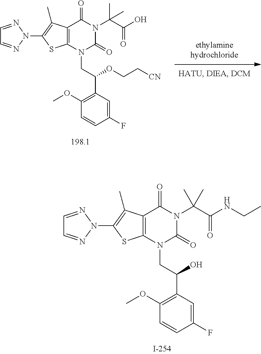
C12=C(N(CC(C3=C(OC)C=CC(F)=C3)O)C(=O)N(C(C(NCC)=O)(C)C)C1=O)SC(N1N=CC=N1)=C2C.C12=C(N(CC(C3=C(OC)C=CC(F)=C3)OCC[CN])C(=O)N(C(C(O)=O)(C)C)C1=O)SC(N1N=CC=N1)=C2C
